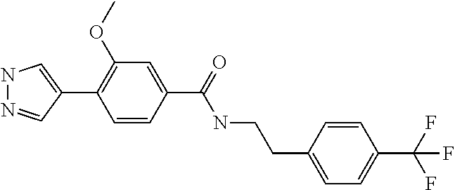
N1N=CC(C2=C(OC)C=C(C(NCCC3=CC=C(C(F)(F)F)C=C3)=O)C=C2)=C1
